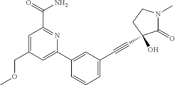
C1(COC)=CC(C(N)=O)=NC(C2=CC(C#CC3(O)C(=O)N(C)CC3)=CC=C2)=C1
